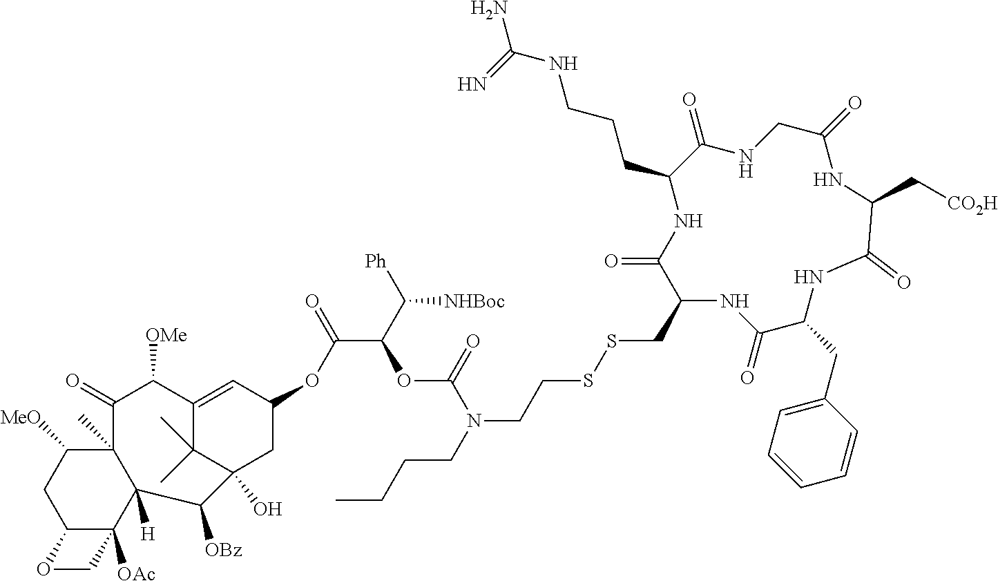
C1(CC2C(=O)NC(CSSCCN(CCCC)C(=O)OC(C(=O)OC3CC4(O)C(C)(C)C(=C3)C([OMe])C(=O)C3(C)C([MeO])CC5C([OAc])(C3([H])C4[OBz])CO5)C([Ph])[NHBoc])C(=O)NC(CCCNC(=N)N)C(=O)NCC(=O)NC(C[CO2H])C(=O)N2)=CC=CC=C1
